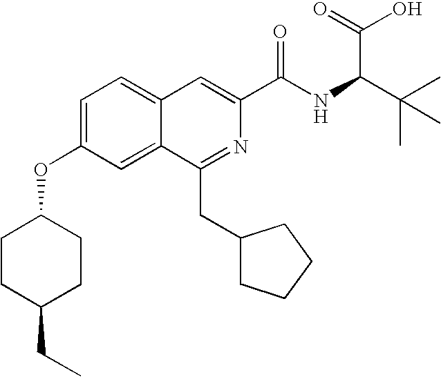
C1=C(OC2CCC(CC)CC2)C=C2C(=C1)C=C(C(NC(C(C)(C)C)C(=O)O)=O)N=C2CC1CCCC1
